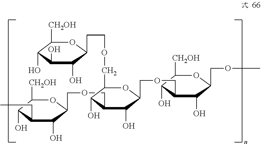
C(OCC1C(O)C(CC)C(O)C([CH2OH])O1)C1C(O)C(COCCC2C(O)C(O)C(O)C([CH2OH])O2)OC(COCC2C(O)C([CH2OH])OC(COC)C2O)C1O
